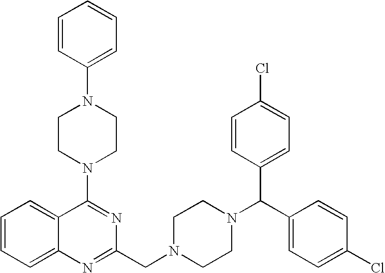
C1=CC=C2C(=C1)C(N1CCN(C3=CC=CC=C3)CC1)=NC(CN1CCN(C(C3=CC=C(Cl)C=C3)C3=CC=C(Cl)C=C3)CC1)=N2
